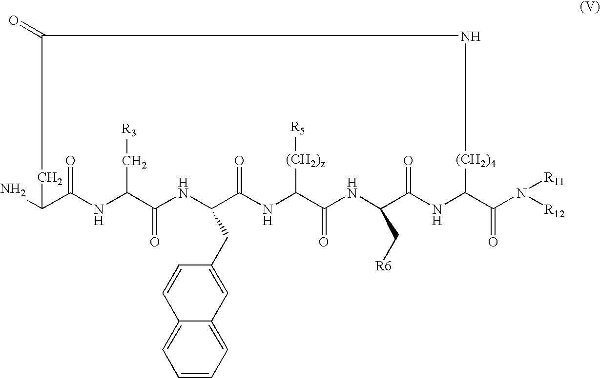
NC1C(=O)NC(C[R3])C(=O)NC(CC2=CC3=CC=CC=C3C=C2)C(=O)NC([(CH2)z][R5])C(=O)NC(C[R6])C(=O)NC(C(N([R12])[R11])=O)[(CH2)4]NC(=O)C1
